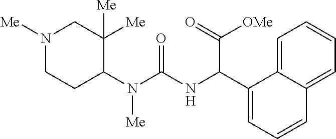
N1([Me])CCC(N(C(NC(C2=CC=CC3=CC=CC=C23)C(=O)[OMe])=O)[Me])C([Me])([Me])C1
